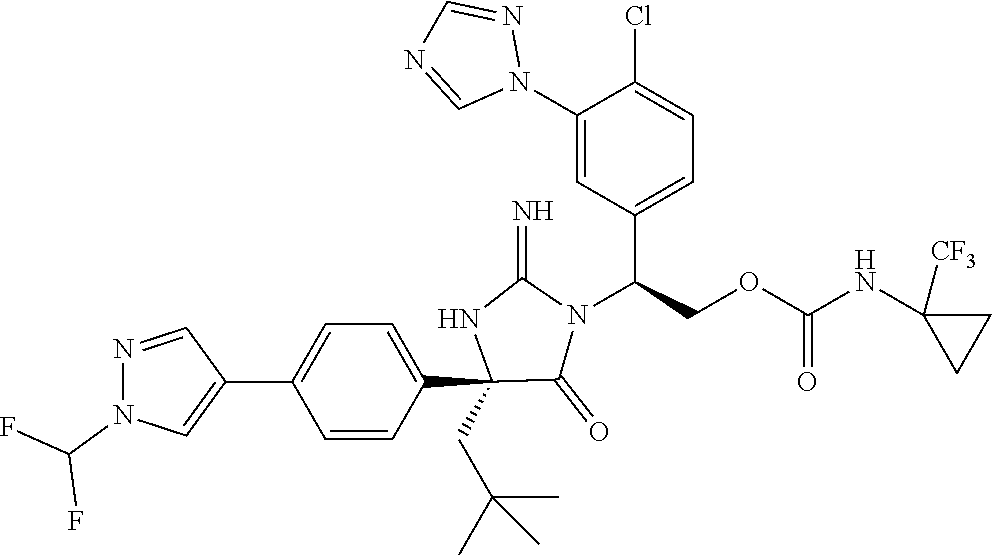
C1(C2=CN(C(F)F)N=C2)=CC=C(C2(CC(C)(C)C)C(=O)N(C(C3=CC=C(Cl)C(N4N=CN=C4)=C3)COC(=O)NC3([CF3])CC3)C(=N)N2)C=C1
